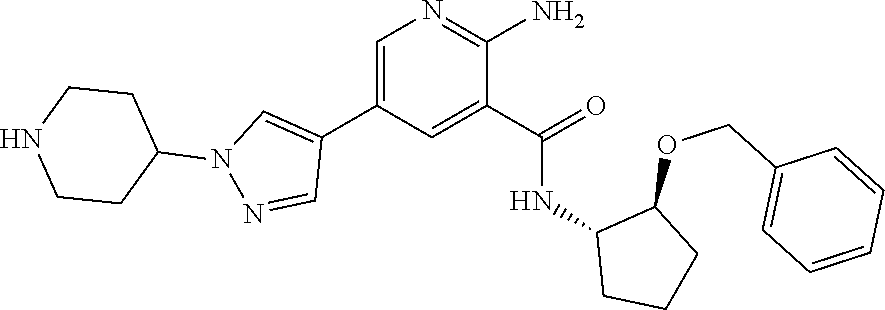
C1=C(C2=CN(C3CCNCC3)N=C2)C=C(C(=O)NC2CCCC2OCC2=CC=CC=C2)C(N)=N1
